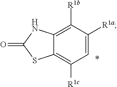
C12=C([R1b])C([R1a])=CC([R1c])=C1SC(=O)N2
